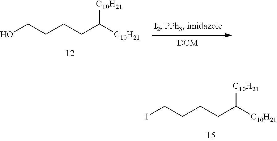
C(CCC([C10H21])[C10H21])CO.C(CCC([C10H21])[C10H21])CI
